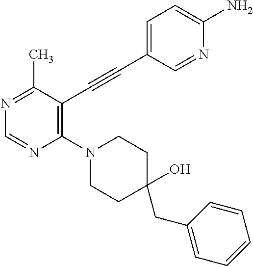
N1=C(C)C(C#CC2=CC=C(N)N=C2)=C(N2CCC(CC3=CC=CC=C3)(O)CC2)N=C1
